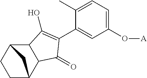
C1CC2C3C(C1C2)C(O)=C(C1=CC(O[A])=CC=C1C)C3=O
